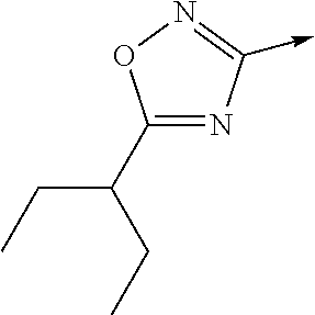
C1(C(CC)CC)=NC(->C)=NO1
